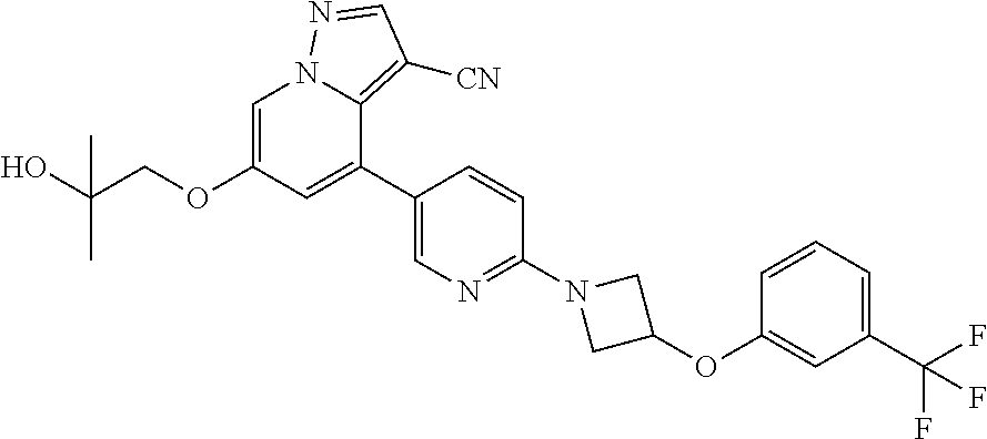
C1=C(OCC(O)(C)C)C=C(C2=CN=C(N3CC(OC4=CC(C(F)(F)F)=CC=C4)C3)C=C2)C2=C([CN])C=NN12
